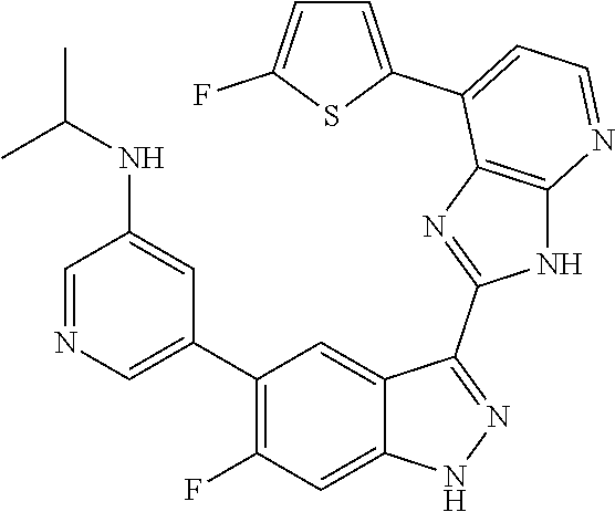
C1=NC=C(C2=C(F)C=C3C(=C2)C(C2=NC4=C(N2)N=CC=C4C2=CC=C(F)S2)=NN3)C=C1NC(C)C
